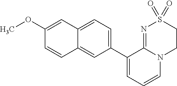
C1(C2=CC=CN3C2=NS(=O)(=O)CC3)=CC=C2C(=C1)C=CC(OC)=C2
